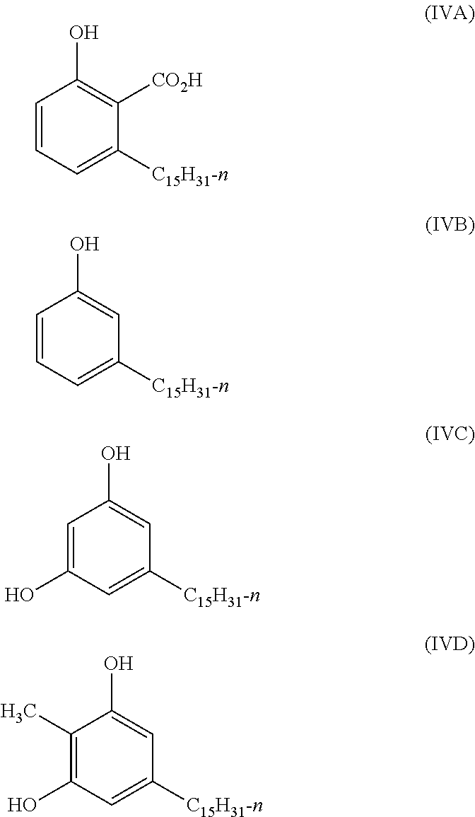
C1=CC=C([C15H31-n])C=C1O.C1=CC=C([C15H31-n])C([CO2H])=C1O.C1=C(O)C=C([C15H31-n])C=C1O.C1(C)=C(O)C=C([C15H31-n])C=C1O
